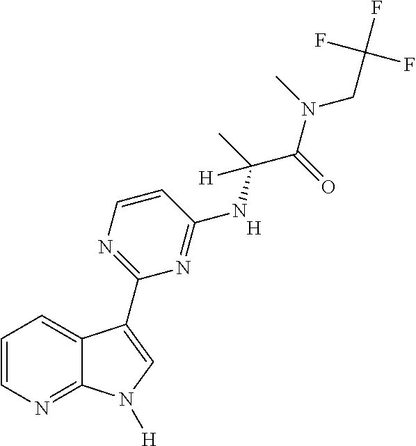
C1=CN=C2C(=C1)C(C1=NC=CC(NC(C(=O)N(CC(F)(F)F)C)(C)[H])=N1)=CN2[H].[H]
